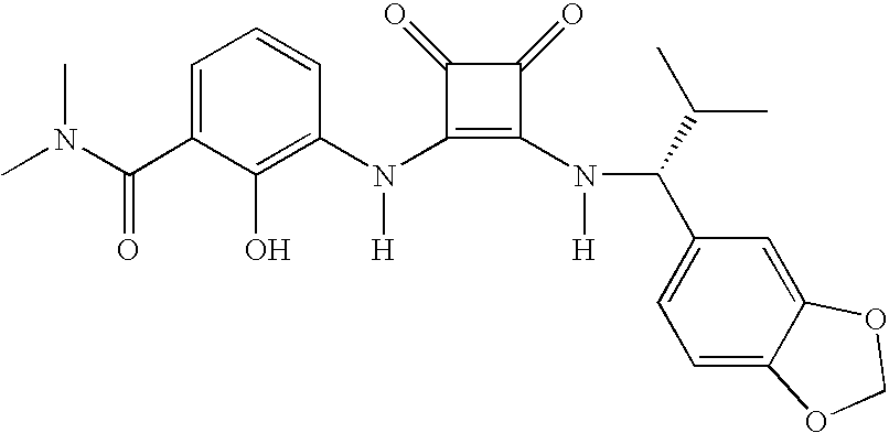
CN(C(C1=CC=CC(N(C2=C(N(C(C(C)C)C3=CC=C4C(=C3)OCO4)[H])C(=O)C2=O)[H])=C1O)=O)C
